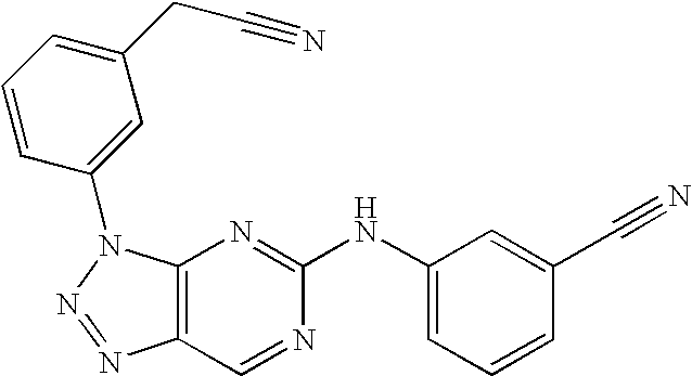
C12=C(N(C3=CC(CC#N)=CC=C3)N=N1)N=C(NC1=CC=CC(C#N)=C1)N=C2
